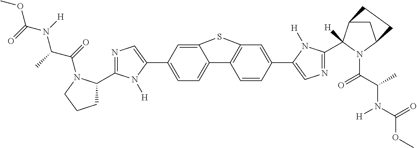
COC(=O)N(C(C(=O)N1C(C2=NC=C(C3=CC=C4C(=C3)SC3=C4C=CC(C4=CN=C(C5([H])C6CC(N5C(=O)C(N([H])C(OC)=O)C)CC6)N4[H])=C3)N2[H])CCC1)C)[H]
